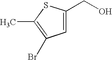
C1=C(CO)SC(C)=C1Br
